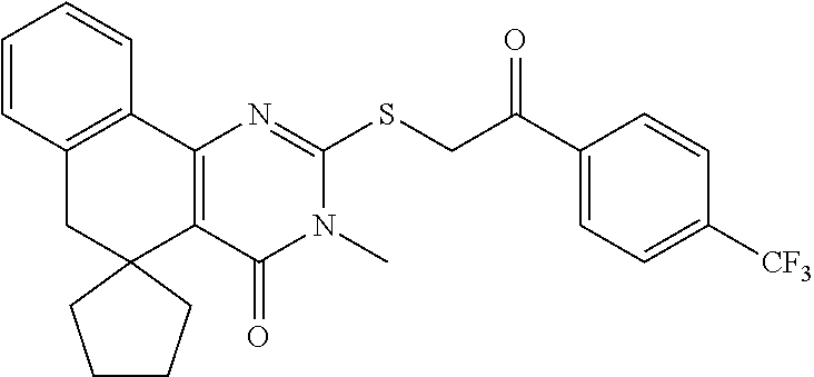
C12=C(C3=C(CC14CCCC4)C=CC=C3)N=C(SCC(C1=CC=C([CF3])C=C1)=O)N(C)C2=O
